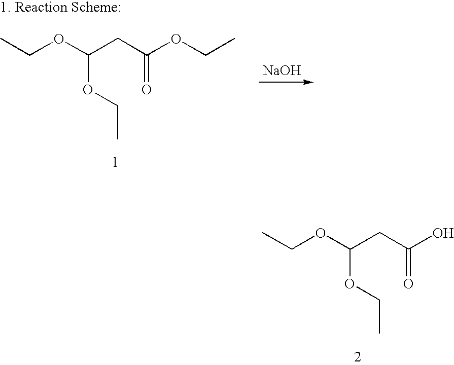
CCOC(CC(OCC)=O)OCC.[NaOH].CCOC(CC(O)=O)OCC
